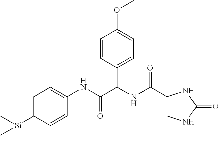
C1=C([Si](C)(C)C)C=CC(NC(C(NC(=O)C2CNC(=O)N2)C2=CC=C(OC)C=C2)=O)=C1
